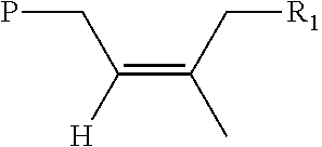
C(=C(C[R1])C)([H])CP
